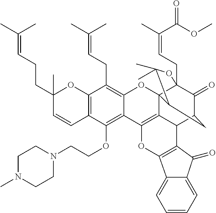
C12=C(C=CC(CCC=C(C)C)(C)O1)C(OCCN1CCN(C)CC1)=C1C(=C2CC=C(C)C)OC23C4(CC=C(C)C(OC)=O)C(=O)C(CC2C(C)(C)O4)C2C3=C1OC1=C2C(=O)C2=CC=CC=C21
